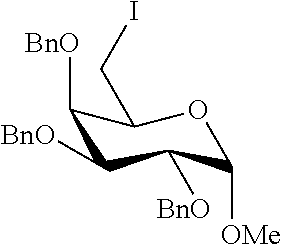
C1([BnO])C([BnO])C([BnO])C([OMe])OC1CI
